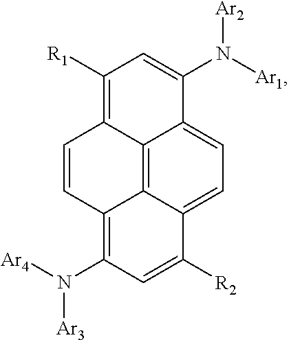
C12=C3C4=CC=C1C(N([Ar1])[Ar2])=CC([R1])=C2C=CC3=C(N([Ar4])[Ar3])C=C4[R2]
